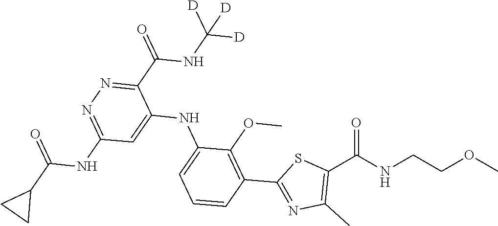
C1=CC=C(NC2=CC(NC(C3CC3)=O)=NN=C2C(NC([D])([D])[D])=O)C(OC)=C1C1=NC(C)=C(C(NCCOC)=O)S1
